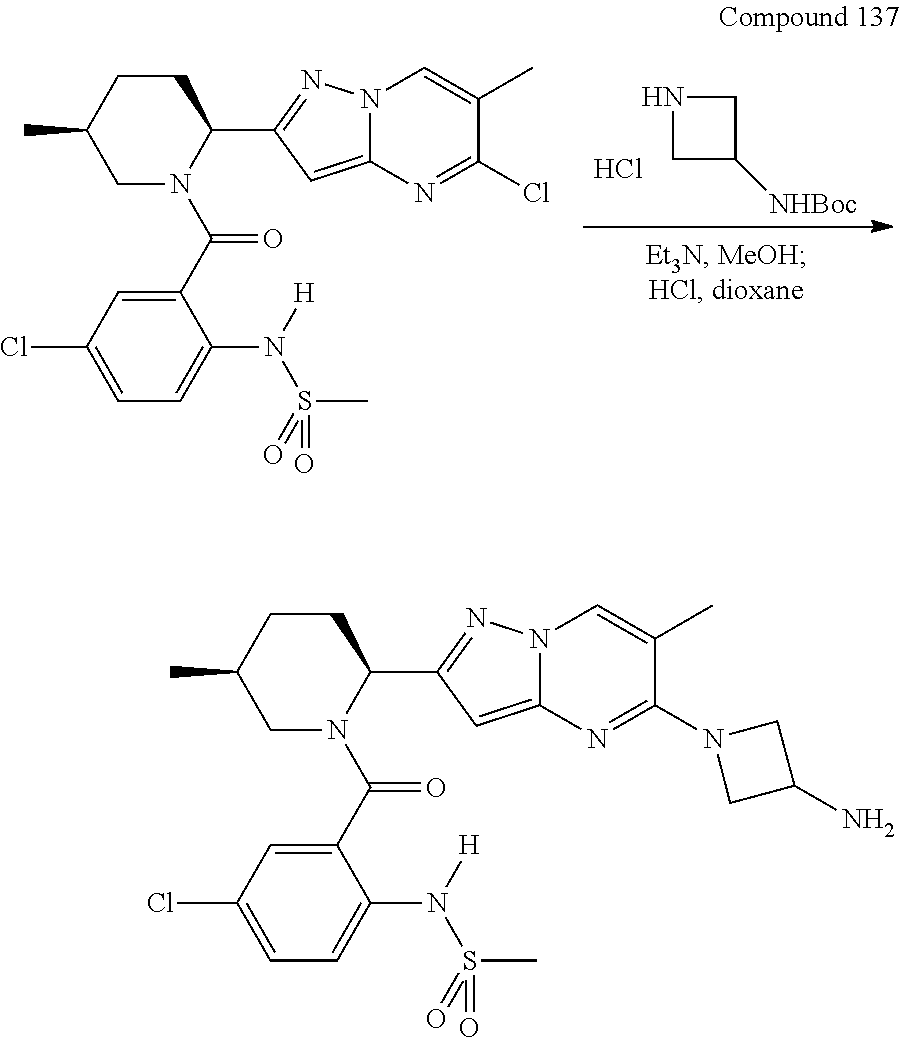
Cl.N1CC([NHBoc])C1.C1(C(=O)N2C(C3=NN4C(=C3)N=C(Cl)C(C)=C4)CCC(C)C2)=CC(Cl)=CC=C1N([H])S(=O)(C)=O.C1(C(=O)N2C(C3=NN4C(=C3)N=C(N3CC(N)C3)C(C)=C4)CCC(C)C2)=CC(Cl)=CC=C1N([H])S(=O)(C)=O
